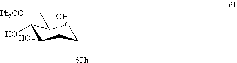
C1(O)C(O)C(O)C([SPh])OC1C[Ph3CO]
